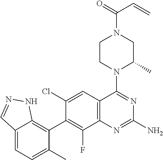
C12=CC=C(C)C(C3=C(F)C4=C(C=C3Cl)C(N3C(C)CN(C(=O)C=C)CC3)=NC(N)=N4)=C1NN=C2
